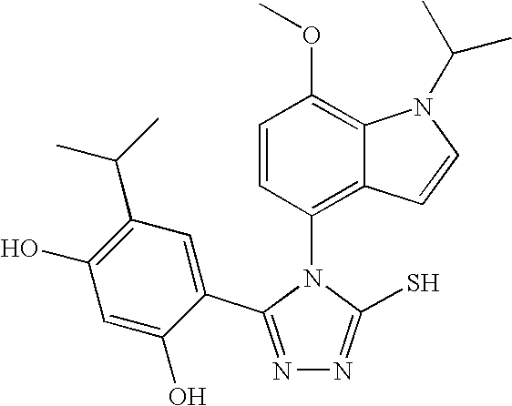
N1=C(C2=CC(C(C)C)=C(O)C=C2O)N(C2=C3C(=C(OC)C=C2)N(C(C)C)C=C3)C(S)=N1
